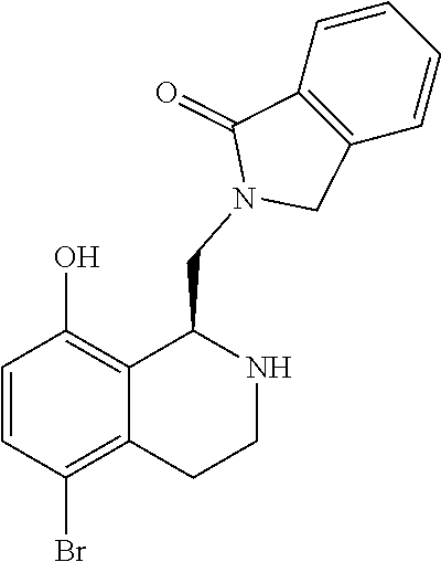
C1=CC(Br)=C2C(=C1O)C(CN1CC3=C(C1=O)C=CC=C3)NCC2
